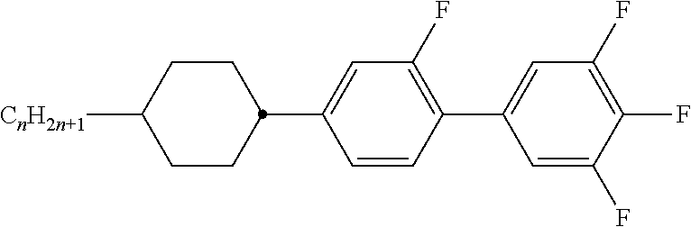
C1C([CnH2n+1])CCC(C2=CC(F)=C(C3=CC(F)=C(F)C(F)=C3)C=C2)C1
